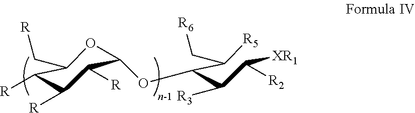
C1([R])C([R])C([R])C(OC(C(C([XR1])[R2])[R3])C([R5])C[R6])OC1C[R]
